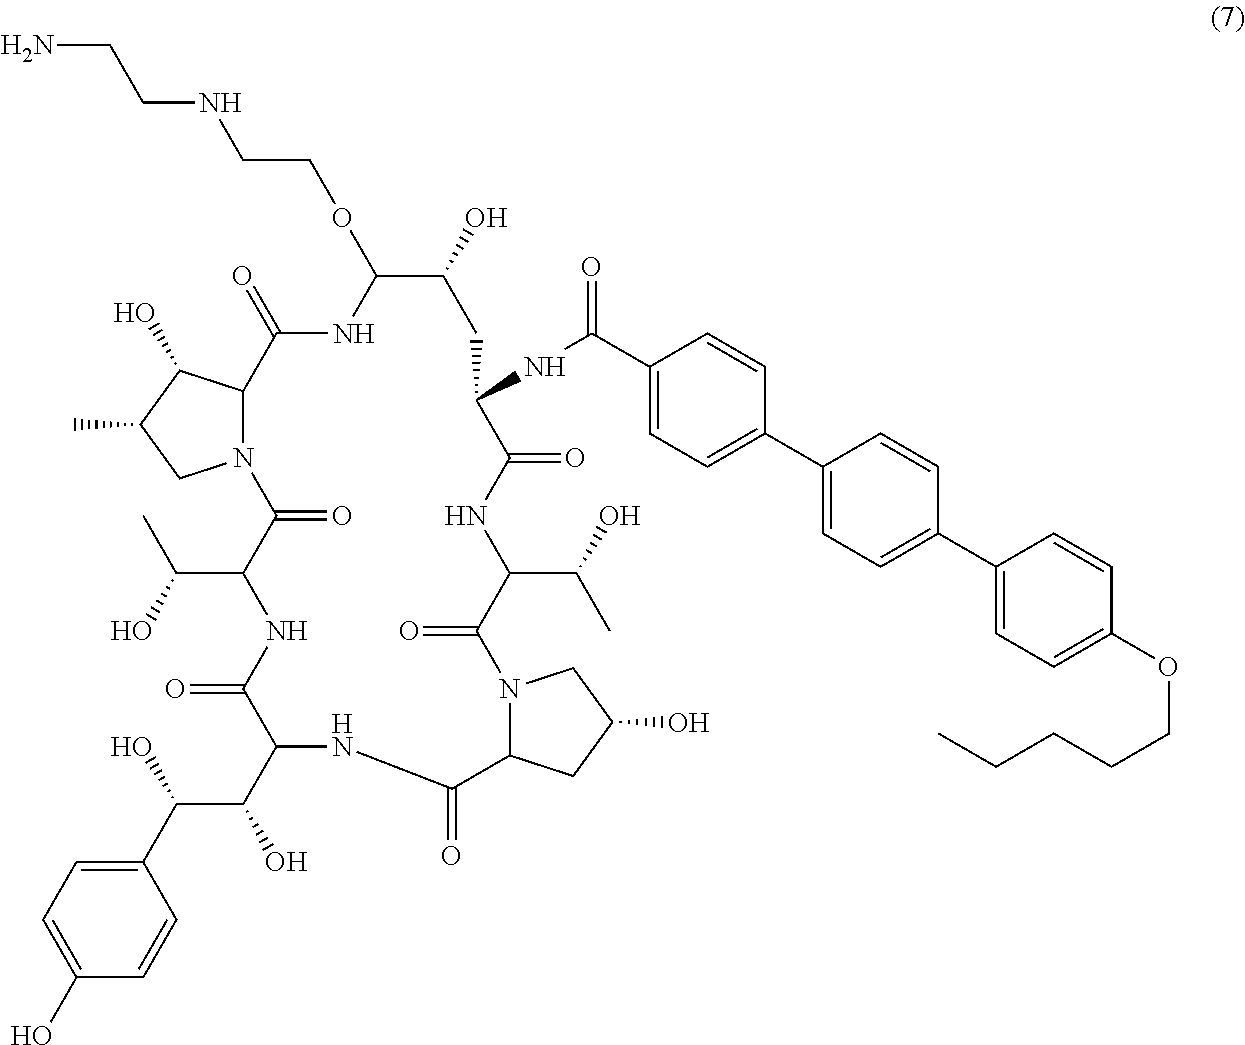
C(C1C(=O)N2C(C(O)C(C)C2)C(=O)NC(OCCNCCN)C(O)CC(NC(=O)C2=CC=C(C3=CC=C(C4=CC=C(OCCCCC)C=C4)C=C3)C=C2)C(=O)NC(C(O)C)C(=O)N2C(CC(O)C2)C(=O)NC(C(C(O)C2=CC=C(O)C=C2)O)C(=O)N1)(C)O
